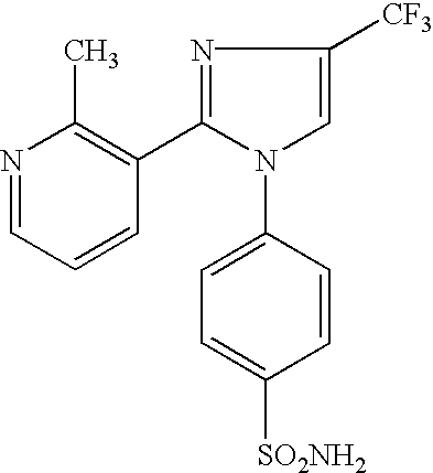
N1(C2=CC=C([SO2NH2])C=C2)C=C([CF3])N=C1C1=C(C)N=CC=C1
